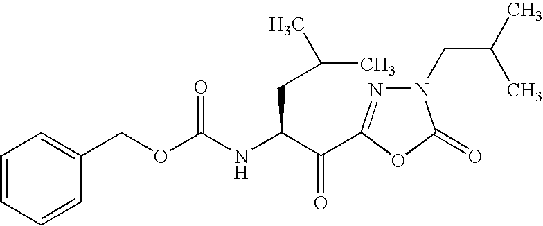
O(C(NC(CC(C)C)C(=O)C1=NN(CC(C)C)C(=O)O1)=O)CC1=CC=CC=C1
